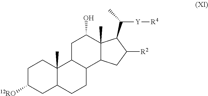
C1C([12RO])CC2C(C)(C1)C1C(CC2)C2C(C)(C(O)C1)C(C(C)[Y][R4])C([R2])C2
